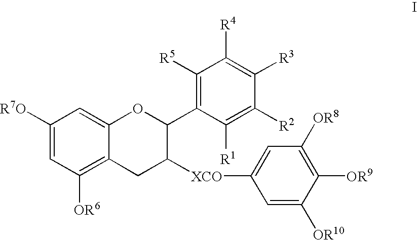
C1([R7O])=CC([OR6])=C2C(=C1)OC(C1=C([R5])C([R4])=C([R3])C([R2])=C1[R1])C([XCO]C1=CC([OR8])=C([OR9])C([OR10])=C1)C2
